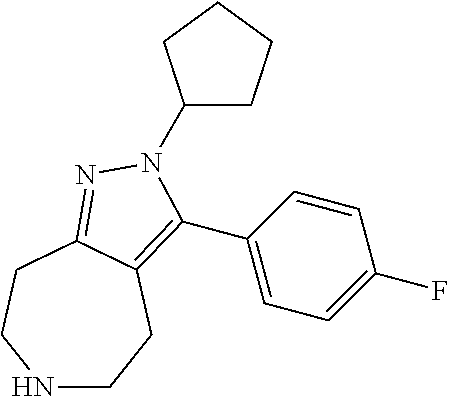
C1(N2C(C3=CC=C(F)C=C3)=C3CCNCCC3=N2)CCCC1
